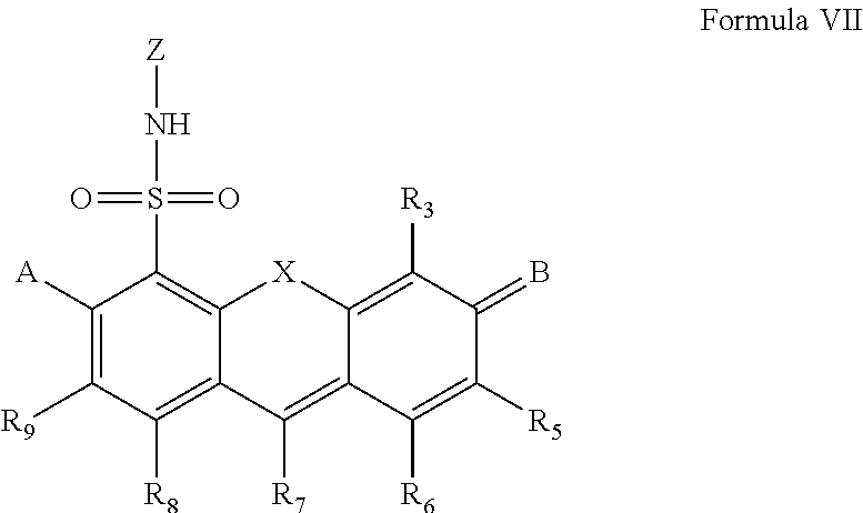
C1([A])=C([R9])C([R8])=C2C(=C1S(N[Z])(=O)=O)[X]C1=C([R3])C(=B)C([R5])=C([R6])C1=C2[R7]
